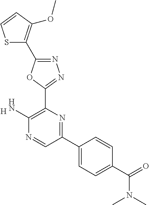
[H].C1(N)=C(C2=NN=C(C3=C(OC)C=CS3)O2)N=C(C2=CC=C(C(N(C)C)=O)C=C2)C=N1
